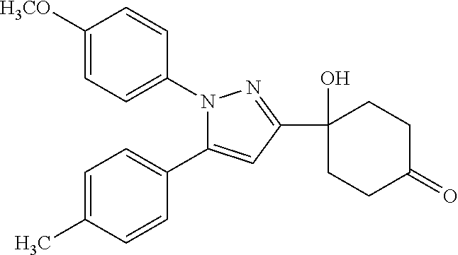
C1([H3CO])=CC=C(N2C(C3=CC=C(C)C=C3)=CC(C3(O)CCC(=O)CC3)=N2)C=C1
